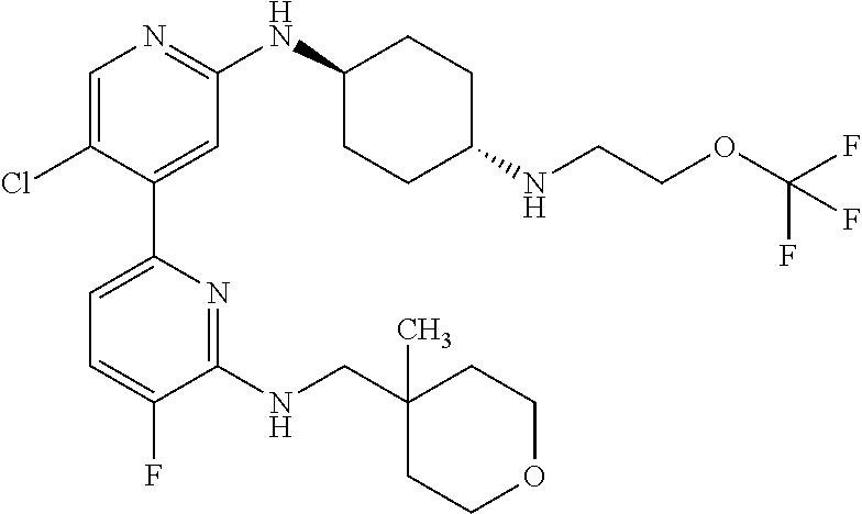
C1=C(Cl)C(C2=CC=C(F)C(NCC3(C)CCOCC3)=N2)=CC(NC2CCC(NCCOC(F)(F)F)CC2)=N1
